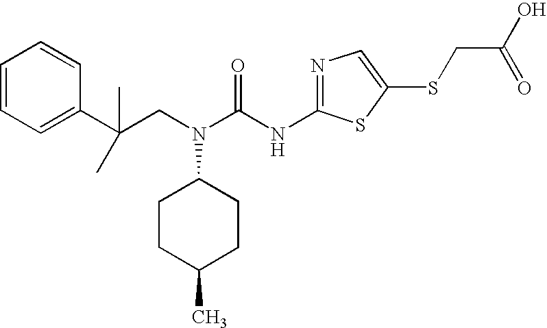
C1(C(CN(C(NC2=NC=C(SCC(O)=O)S2)=O)C2CCC(C)CC2)(C)C)=CC=CC=C1
